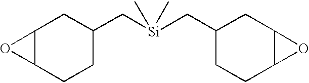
C12C(CCC(C[Si](C)(C)CC3CCC4C(C3)O4)C1)O2
